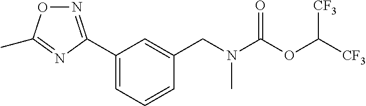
CN(CC1=CC(C2=NOC(C)=N2)=CC=C1)C(OC([CF3])[CF3])=O
